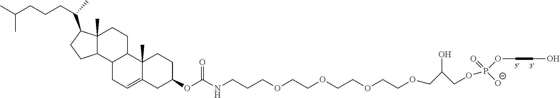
C12(C)C(C3C(CC1)C1(C)C(=CC3)CC(OC(NCCCOCCOCCOCCOCC(COP(OCCO)(=O)[O-])O)=O)CC1)CCC2C(C)CCCC(C)C
